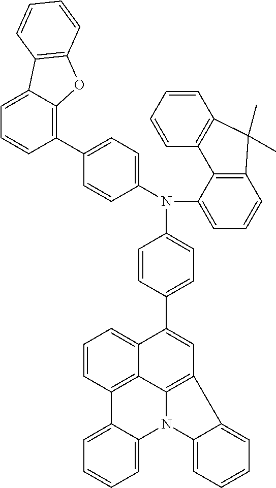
C1=C(N(C2=CC=CC3=C2C2=C(C=CC=C2)C3(C)C)C2=CC=C(C3=C4C(=CC=C3)C3=C(O4)C=CC=C3)C=C2)C=CC(C2=CC3=C4C5=C(C6=CC=CC=C6N4C4=CC=CC=C34)C=CC=C25)=C1
